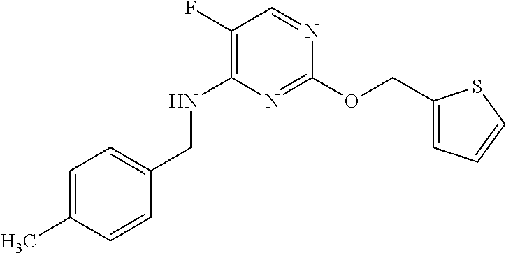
C1(F)=C(NCC2=CC=C(C)C=C2)N=C(OCC2=CC=CS2)N=C1
